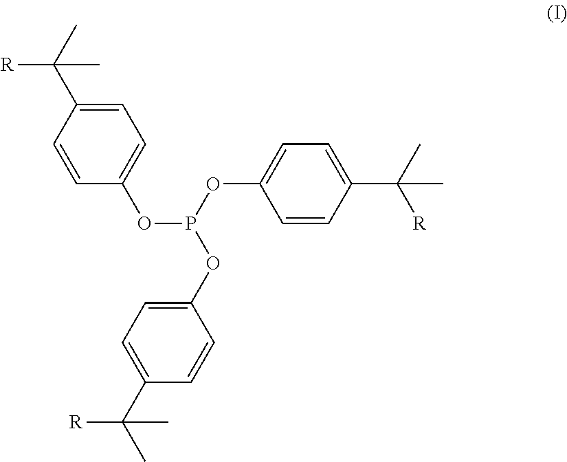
C1=CC(C([R])(C)C)=CC=C1OP(OC1=CC=C(C([R])(C)C)C=C1)OC1=CC=C(C(C)(C)[R])C=C1
